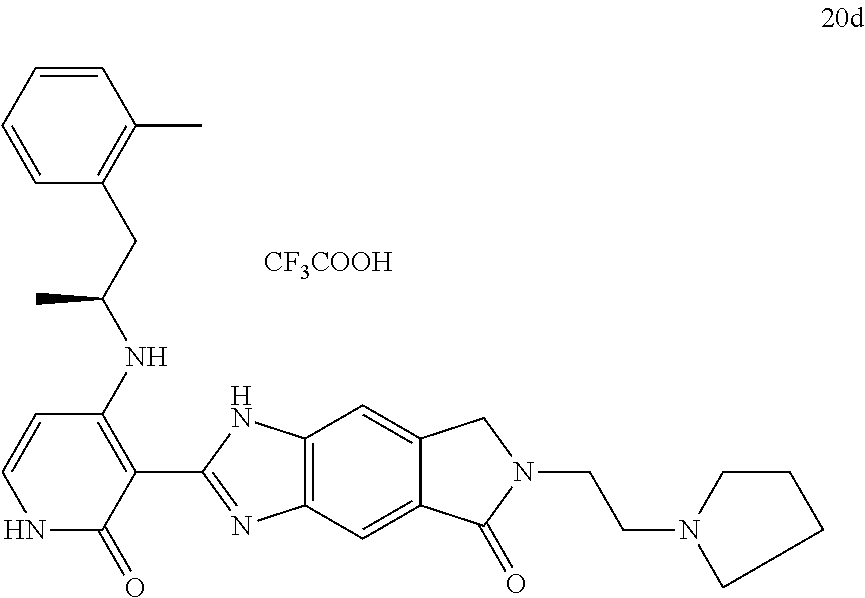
C1=CC(C)=C(CC(NC2=C(C3=NC4=C(N3)C=C3C(=C4)C(=O)N(CCN4CCCC4)C3)C(=O)NC=C2)C)C=C1.[CF3COOH]
